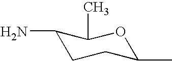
C1(N)CCC(C)OC1C
